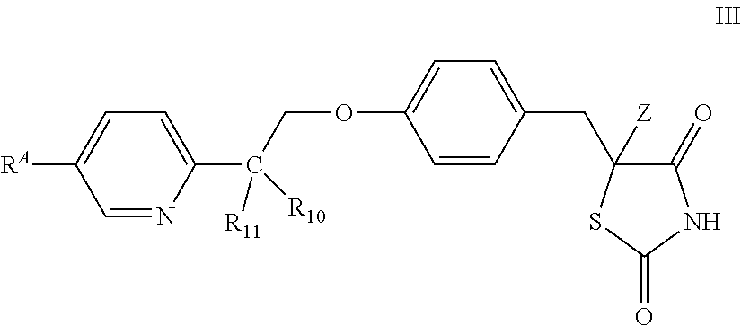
C1=NC(C(COC2=CC=C(CC3([Z])C(=O)NC(=O)S3)C=C2)([R11])[R10])=CC=C1[RA]
